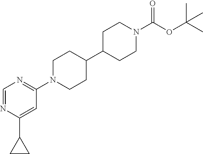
C1=NC(C2CC2)=CC(N2CCC(C3CCN(C(OC(C)(C)C)=O)CC3)CC2)=N1
